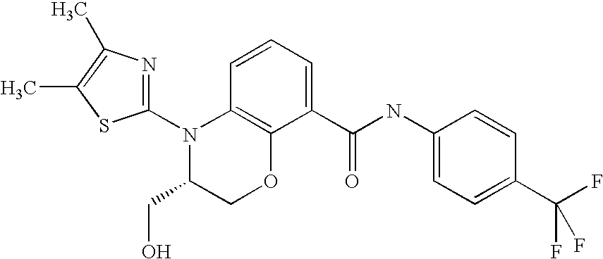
C12=C(C=CC=C1C(NC1=CC=C(C(F)(F)F)C=C1)=O)N(C1=NC(C)=C(C)S1)C(CO)CO2
